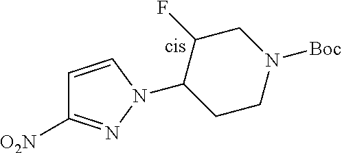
C1=CN(C2CCN([Boc])CC2F)N=C1[O2N]
